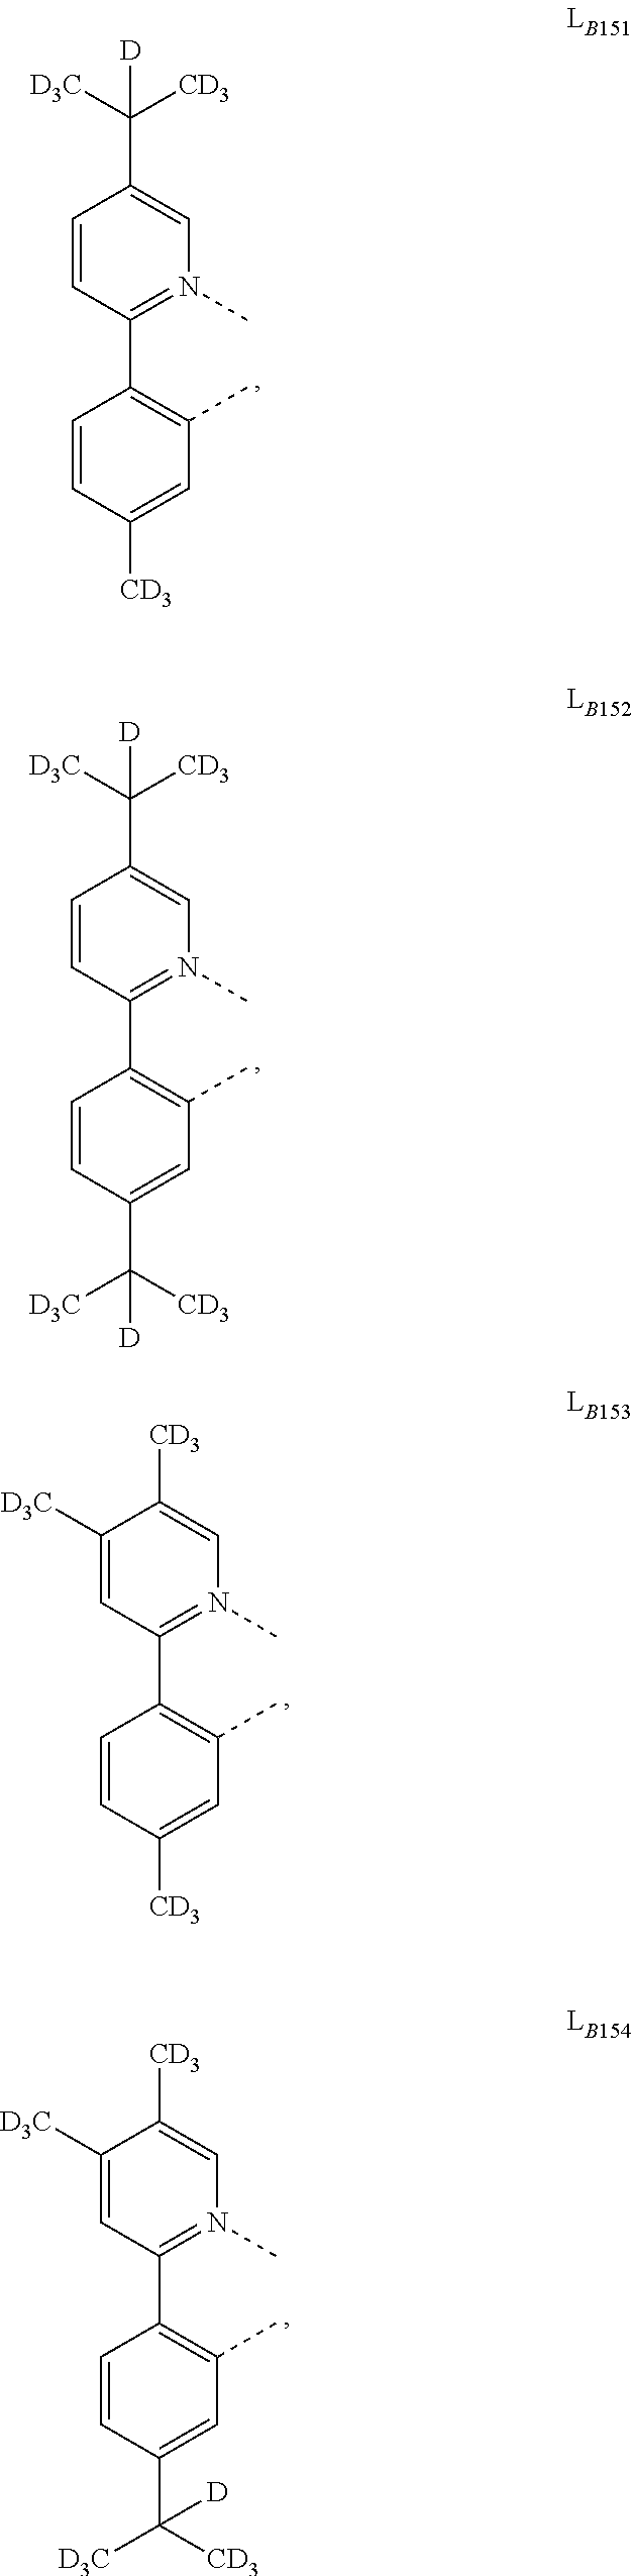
C1=CC(C2=C(C)C=C(C([D3C])([CD3])[D])C=C2)=N(C)C=C1C([CD3])([D3C])[D].C1([D3C])=CC(C2=C(C)C=C([CD3])C=C2)=N(C)C=C1[CD3].C1([D3C])=CC(C2=C(C)C=C(C([CD3])([D3C])[D])C=C2)=N(C)C=C1[CD3].C1=CC(C2=C(C)C=C([CD3])C=C2)=N(C)C=C1C([CD3])([D3C])[D]
